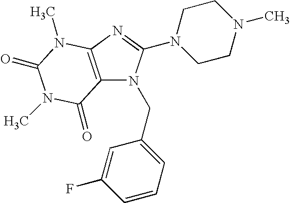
C12=C(N=C(N3CCN(C)CC3)N1CC1=CC=CC(F)=C1)N(C)C(=O)N(C)C2=O
